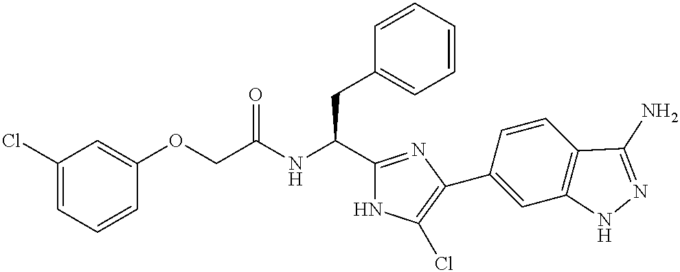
C1(Cl)=CC=CC(OCC(NC(C2=NC(C3=CC4=C(C=C3)C(N)=NN4)=C(Cl)N2)CC2=CC=CC=C2)=O)=C1
